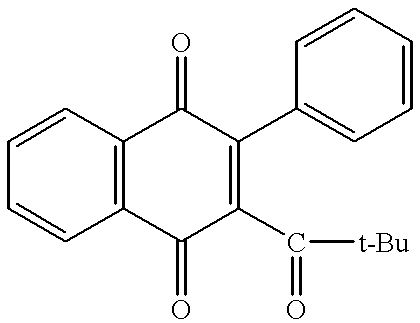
C1=CC2=C(C=C1)C(=O)C(C([t-Bu])=O)=C(C1=CC=CC=C1)C2=O
